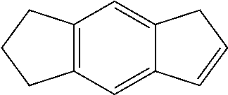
C12=C(C=C3C(=C1)CC=C3)CCC2
